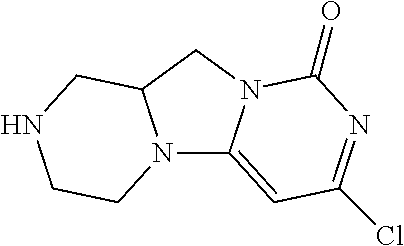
N12C3=CC(Cl)=NC(=O)N3CC1CNCC2
